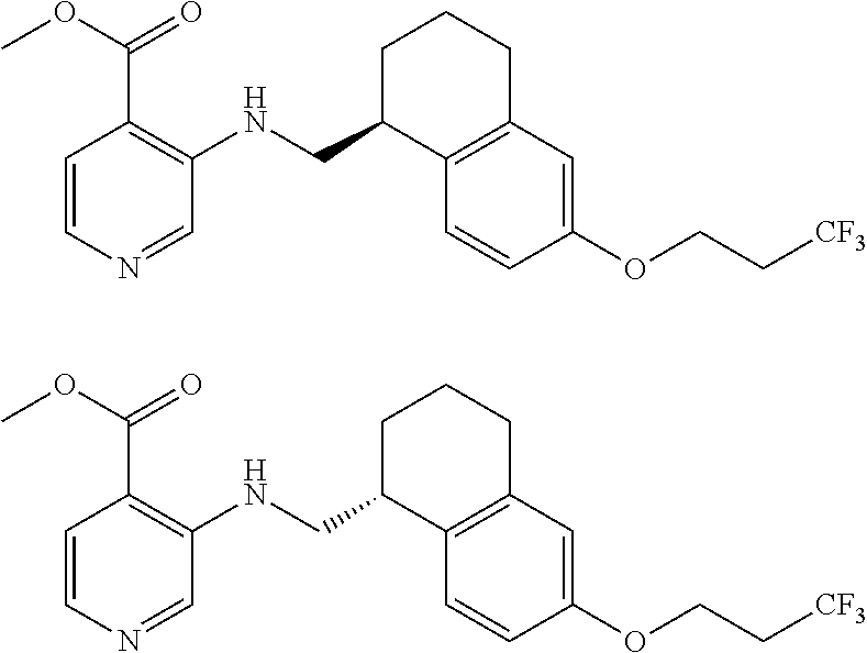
C1=CN=CC(NCC2C3=C(CCC2)C=C(OCC[CF3])C=C3)=C1C(OC)=O.C1=CN=CC(NCC2C3=C(CCC2)C=C(OCC[CF3])C=C3)=C1C(OC)=O
